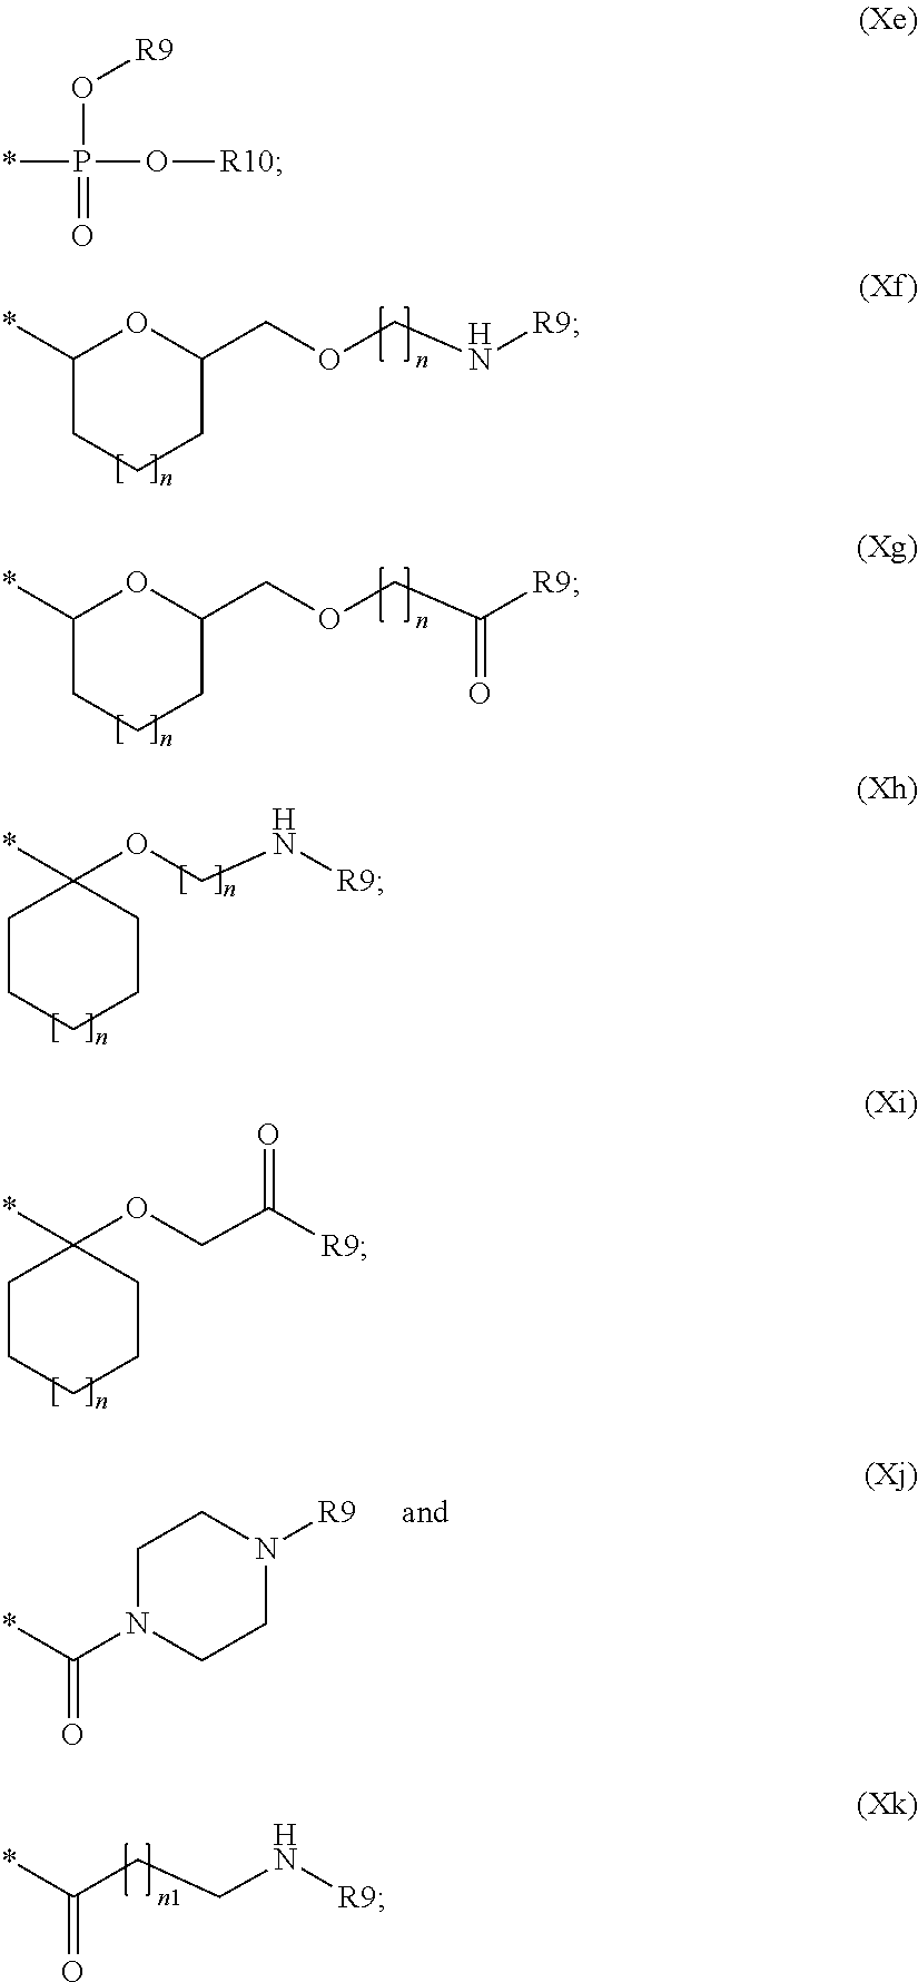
C1(*)CCCC(COCN[R9])O1.C1(*)CCCC(COCC([R9])=O)O1.C1CCCCC1(OCN[R9])*.C1CCCCC1(OCC([R9])=O)*.C1N(C(*)=O)CCN([R9])C1.C(CCN[R9])(*)=O.*P(O[R10])(O[R9])=O
